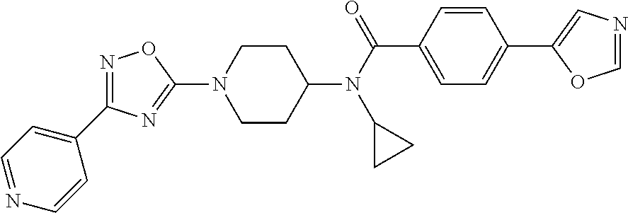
C1CC(N(C(C2=CC=C(C3=CN=CO3)C=C2)=O)C2CC2)CCN1C1=NC(C2=CC=NC=C2)=NO1
